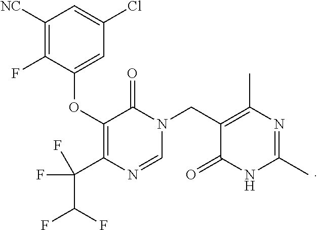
C1([NC])=C(F)C(OC2=C(C(F)(F)C(F)F)N=CN(CC3=C(C)N=C(C)NC3=O)C2=O)=CC(Cl)=C1
